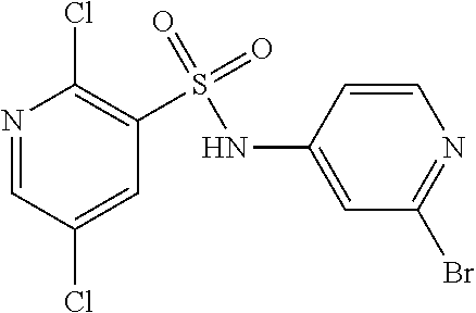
N1=CC(Cl)=CC(S(NC2=CC(Br)=NC=C2)(=O)=O)=C1Cl
